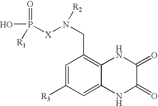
C1=C([R3])C=C2C(=C1CN([X]P(O)(=O)[R1])[R2])NC(=O)C(=O)N2
